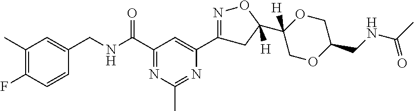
C1(C)=C(F)C=CC(CNC(C2=NC(C)=NC(C3=NOC(C4([H])OCC(CNC(C)=O)OC4)([H])C3)=C2)=O)=C1
